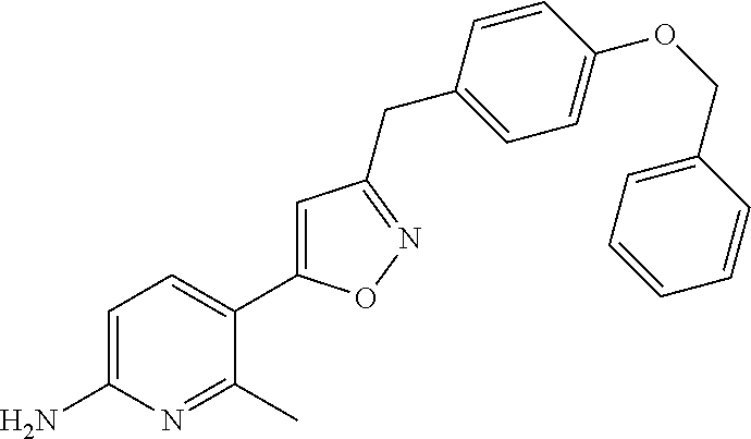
C1=C(N)N=C(C)C(C2=CC(CC3=CC=C(OCC4=CC=CC=C4)C=C3)=NO2)=C1
